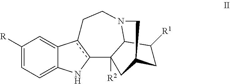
C1([R])=CC=C2C(=C1)c1c(N2)C2([R2])C3N(CC1)CC(C2)CC3[R1]
